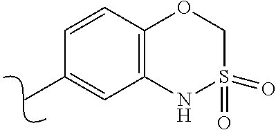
C1(C)=CC2=C(C=C1)OCS(=O)(=O)N2
